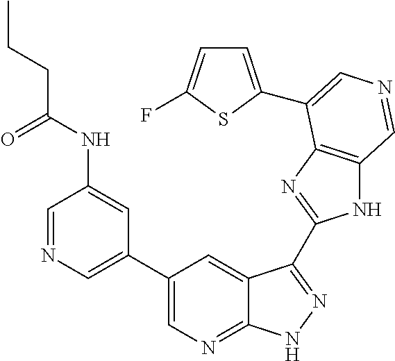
C1(C2=CN=CC(NC(CCC)=O)=C2)=CN=C2C(=C1)C(C1=NC3=C(N1)C=NC=C3C1=CC=C(F)S1)=NN2
